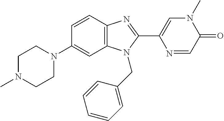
C1(N2CCN(C)CC2)=CC2=C(C=C1)N=C(C1=CN(C)C(=O)C=N1)N2CC1=CC=CC=C1
